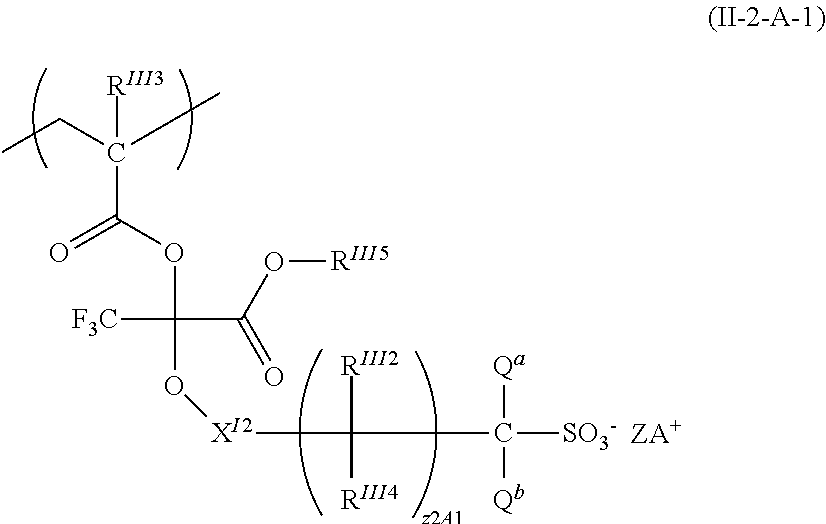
C(C(OC(O[XI2]C(C([SO3-])([Qa])[Qb])([RIII2])[RIII4])(C(O[RIII5])=O)[F3C])=O)(CC)(C)[RIII3]
